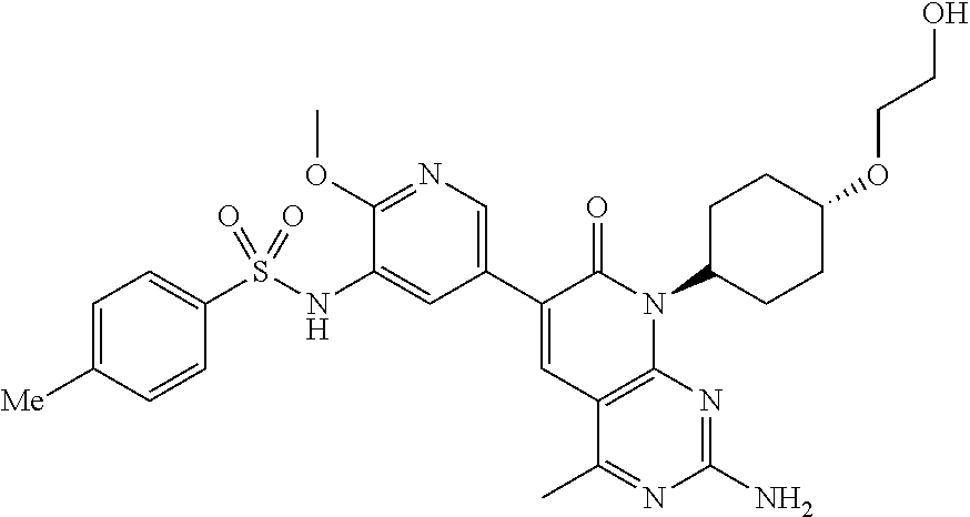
C1=C(C2=CC3=C(N(C4CCC(OCCO)CC4)C2=O)N=C(N)N=C3C)C=C(NS(C2=CC=C([Me])C=C2)(=O)=O)C(OC)=N1
